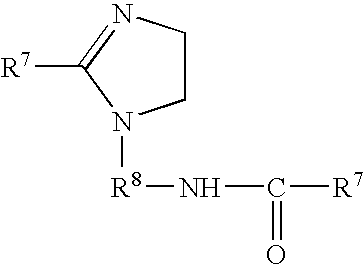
C1CN([R8]NC([R7])=O)C([R7])=N1
